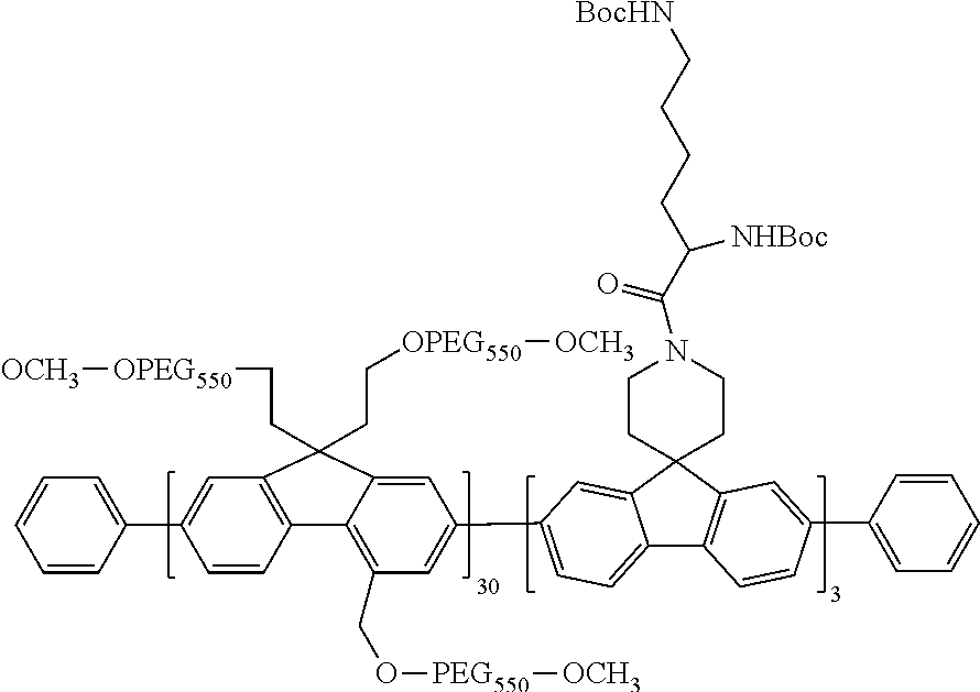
C12=CC=C(C3=CC(CO[PEG550][OCH3])=C4C5=C(C=C(C6=CC=CC=C6)C=C5)C(CC[OPEG550][OCH3])(CC[OPEG550][OCH3])C4=C3)C=C1C1(C3=C2C=CC(C2=CC=CC=C2)=C3)CCN(C(=O)C([NHBoc])CCCC[BocHN])CC1
